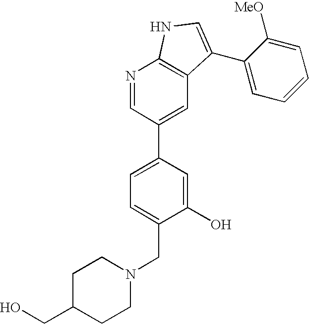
N1=CC(C2=CC=C(CN3CCC(CO)CC3)C(O)=C2)=CC2=C1NC=C2C1=CC=CC=C1[MeO]
